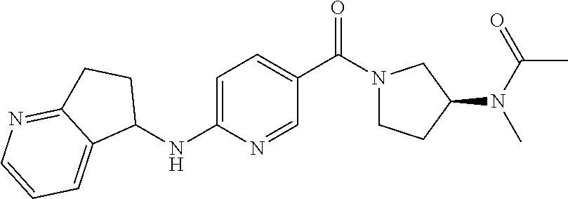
C1(NC2=CC=C(C(N3CCC(N(C(=O)C)C)C3)=O)C=N2)CCC2=NC=CC=C12
